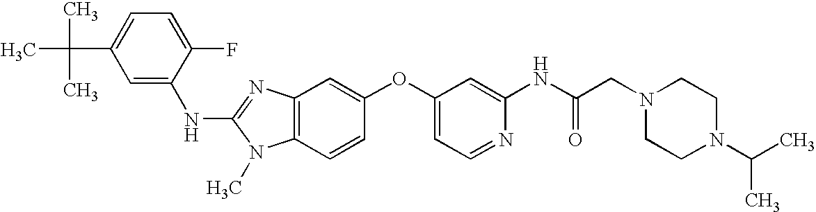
C1=C(F)C(NC2=NC3=C(N2C)C=CC(OC2=CC=NC(NC(CN4CCN(C(C)C)CC4)=O)=C2)=C3)=CC(C(C)(C)C)=C1
